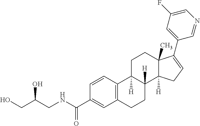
C12=C(C=CC(C(=O)NCC(CO)O)=C1)C1([H])C([H])(CC2)C2([H])C(C)(CC1)C(C1=CC(F)=CN=C1)=CC2
